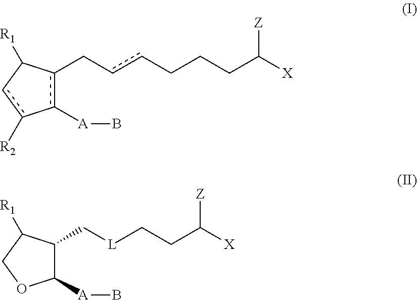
C1([A]B)C(C[L]CCC([X])[Z])C([R1])CO1.c1([A]B)c(CccCCCC([X])[Z])C([R1])cc-1[R2]
